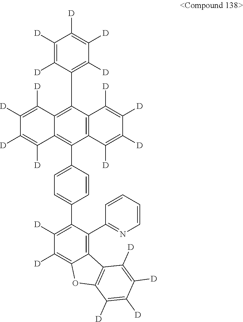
C1([D])=C([D])C2=C(C3=CC=C(C4=C([D])C([D])=C5C(=C4C4=NC=CC=C4)C4=C(O5)C([D])=C([D])C([D])=C4[D])C=C3)C3=C(C(C4=C([D])C([D])=C([D])C([D])=C4[D])=C2C([D])=C1[D])C([D])=C([D])C([D])=C3[D]
